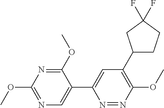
N1=C(OC)C(C2=CC(C3CCC(F)(F)C3)=C(OC)N=N2)=CN=C1OC
